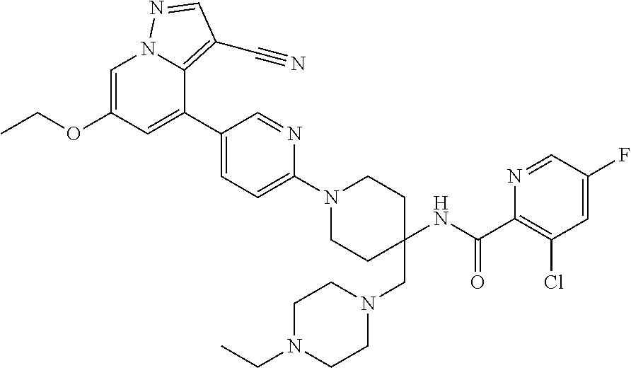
C1=C(OCC)C=C(C2=CC=C(N3CCC(CN4CCN(CC)CC4)(NC(=O)C4=C(Cl)C=C(F)C=N4)CC3)N=C2)C2=C(C#N)C=NN12
